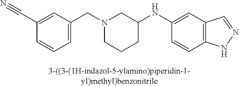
N1(CC2=CC=CC(C#N)=C2)CCCC(NC2=CC3=C(C=C2)NN=C3)C1
